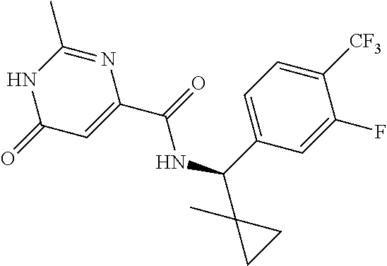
N1C(=O)C=C(C(=O)NC(C2=CC=C([CF3])C(F)=C2)C2(C)CC2)N=C1C
